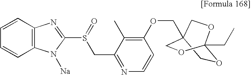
C1C2(COC3=C(C)C(CS(C4=NC5=C(C=CC=C5)N4[Na])=O)=NC=C3)COC(CC)(O1)OC2
